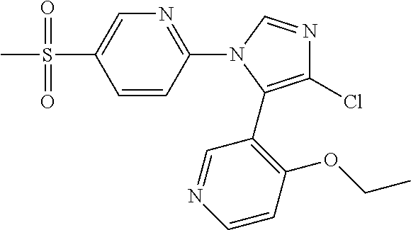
C1=CC(N2C(C3=C(OCC)C=CN=C3)=C(Cl)N=C2)=NC=C1S(C)(=O)=O
